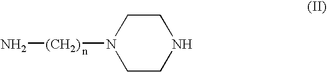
C1CNCCN1[(CH2)]N
